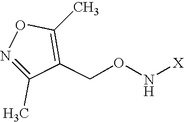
N1=C(C)C(CON[X])=C(C)O1
